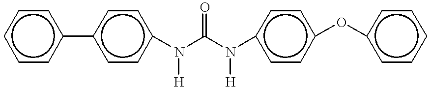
c1ccc(-c2ccc(N(C(N(c3ccc(Oc4ccccc4)cc3)[H])=O)[H])cc2)cc1
